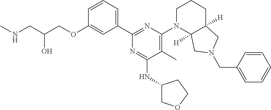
C1=CC=C(C2=NC(N3C4([H])C([H])(CCC3)CN(CC3=CC=CC=C3)C4)=C(C)C(NC3COCC3)=N2)C=C1OCC(CNC)O
